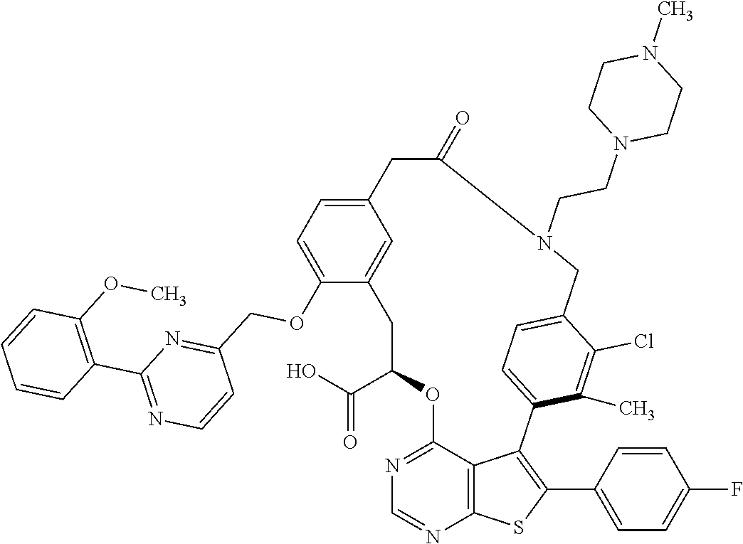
C1C(C(O)=O)OC2=NC=NC3=C2C(=C(C2=CC=C(F)C=C2)S3)C2=CC=C(C(Cl)=C2C)CN(CCN2CCN(C)CC2)C(=O)CC2=CC=C(OCC3=NC(C4=C(OC)C=CC=C4)=NC=C3)C1=C2
